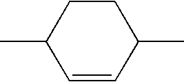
CC1C=CC(C)CC1
